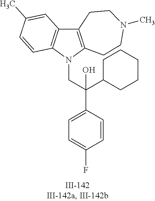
N1(CC(C2=CC=C(F)C=C2)(O)C2CCCCC2)C2=C(C3=C1C=CC(C)=C3)CCN(C)CC2
